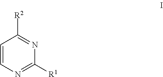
C1=CN=C([R1])N=C1[R2]
